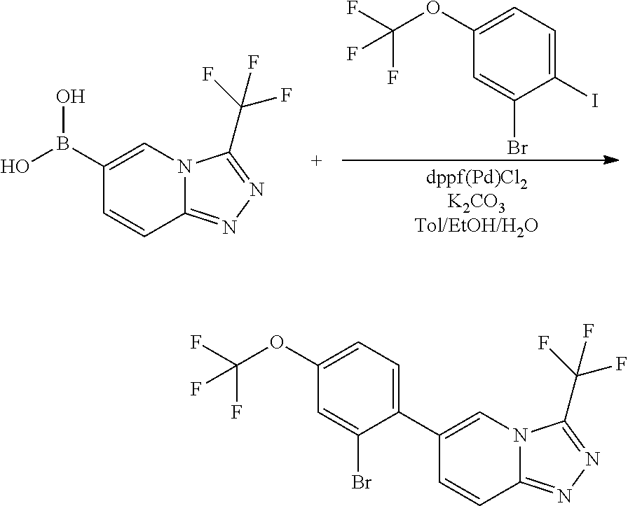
C1(OC(F)(F)F)=CC=C(I)C(Br)=C1.C1(B(O)O)=CN2C(=NN=C2C(F)(F)F)C=C1.C1(OC(F)(F)F)=CC=C(C2=CN3C(=NN=C3C(F)(F)F)C=C2)C(Br)=C1
